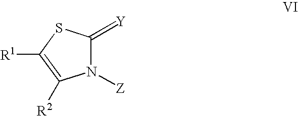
N1([Z])C(=[Y])SC([R1])=C1[R2]
